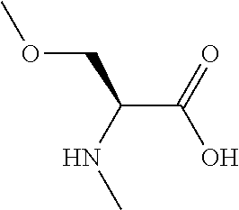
C(C(NC)COC)(O)=O
